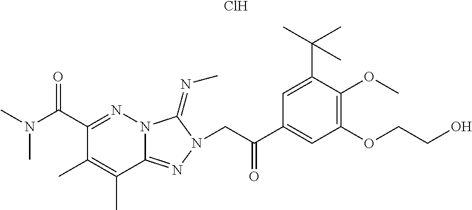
Cl.C1(C(N(C)C)=O)=NN2C(=NN(CC(C3=CC(OCCO)=C(OC)C(C(C)(C)C)=C3)=O)C2=NC)C(C)=C1C
